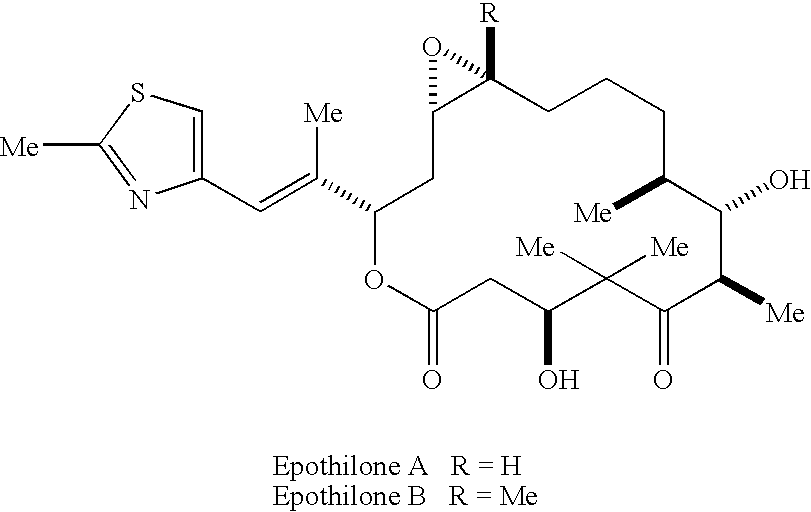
C1C2([R])C(CC(C(=CC3=CSC([Me])=N3)[Me])OC(=O)CC(O)C([Me])([Me])C(=O)C([Me])C(O)C([Me])CC1)O2
